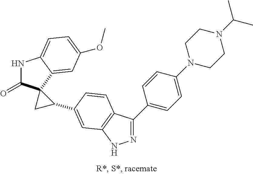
N1=C(C2=CC=C(N3CCN(C(C)C)CC3)C=C2)C2=C(N1)C=C(C1C3(C(=O)NC4=CC=C(OC)C=C34)C1)C=C2
